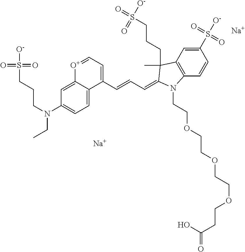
[Na].C12=CC(N(CCCS(=O)(=O)[O-])CC)=CC=C1C(C=CC=C1C(C)(CCCS(=O)([O-])=O)C3=C(C=CC(S([O-])(=O)=O)=C3)N1CCOCCOCCOCCC(O)=O)=CC=[O+]2.[Na]
